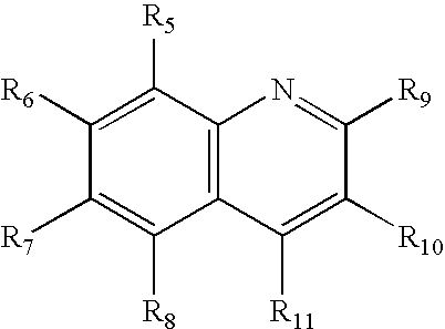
C1([R5])=C([R6])C([R7])=C([R8])C2=C1N=C([R9])C([R10])=C2[R11]
